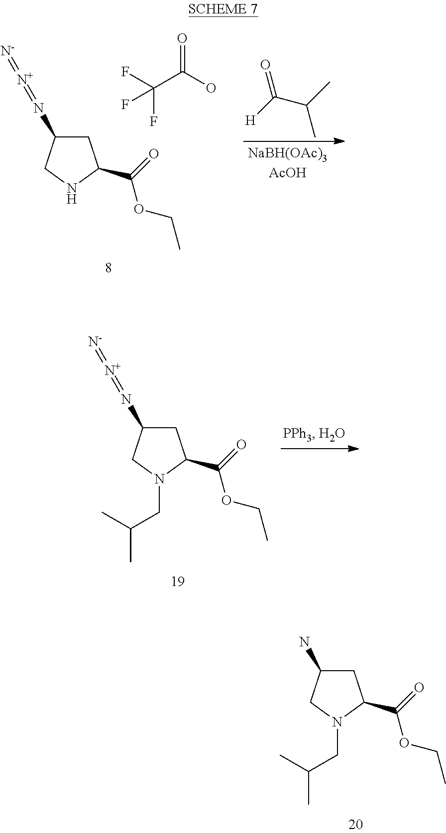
C(C(F)(F)F)(O)=O.C1C(N=[N+]=[N-])CNC1C(=O)OCC.[H]C(=O)C(C)C.C1C(N=[N+]=[N-])CN(CC(C)C)C1C(=O)OCC.C1C(N)CN(CC(C)C)C1C(=O)OCC
